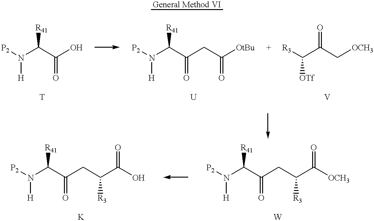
[P2]N(C(C(O)=O)[R41])[H].[P2]N(C(C(CC(=O)[OtBu])=O)[R41])[H].[R3]C(C(C[OCH3])=O)[OTf].[P2]N(C(C(CC([R3])C([OCH3])=O)=O)[R41])[H].[P2]N(C(C(CC(C(O)=O)[R3])=O)[R41])[H]
